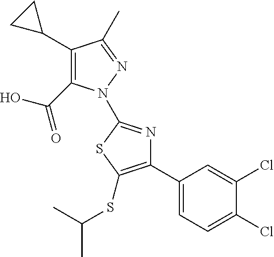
C1(C2CC2)=C(C(=O)O)N(C2=NC(C3=CC=C(Cl)C(Cl)=C3)=C(SC(C)C)S2)N=C1C
